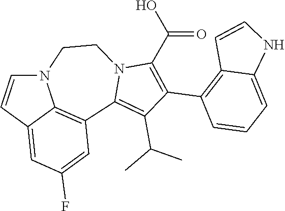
N12C=CC3=CC(F)=CC(=C13)C1=C(C(C)C)C(C3=C4C(=CC=C3)NC=C4)=C(C(O)=O)N1CC2
